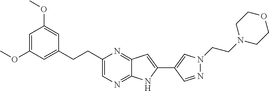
C1=C(OC)C=C(CCC2=CN=C3C(=N2)C=C(C2=CN(CCN4CCOCC4)N=C2)N3)C=C1OC
